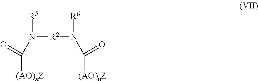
N([R2]N([R6])C([(AO)nZ])=O)([R5])C([(AO)nZ])=O
